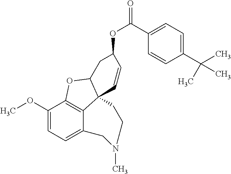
C1(OC)=CC=C2C3=C1OC1C3(C=CC(OC(=O)C3=CC=C(C(C)(C)C)C=C3)C1)CCN(C)C2
